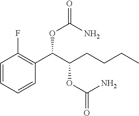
C1=CC=CC(C(C(CCCC)OC(=O)N)OC(N)=O)=C1F
